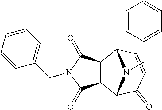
C1=CC=CC(CN2C(=O)C3C(C2=O)C2C=CC(=O)C3N2CC2=CC=CC=C2)=C1
